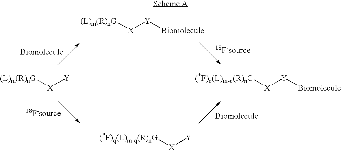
[(L)m(R)nG][X][Y].[(*F)q(L)m-q(R)nG][X][Y][Biomolecule].[(L)m(R)nG][X][Y][Biomolecule].[(*F)q(L)m-q(R)nG][X][Y]
